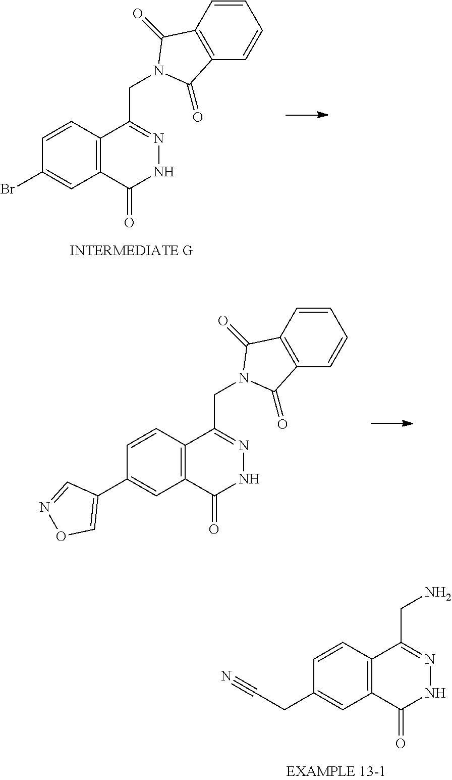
C12=C(C(CN3C(=O)C4=C(C3=O)C=CC=C4)=NNC1=O)C=CC(Br)=C2.C12=C(C(CN3C(=O)C4=C(C3=O)C=CC=C4)=NNC1=O)C=CC(C1=CON=C1)=C2.C12=C(C(CN)=NNC1=O)C=CC(CC#N)=C2
